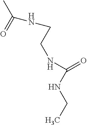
CC(=O)NCCNC(NCC)=O
